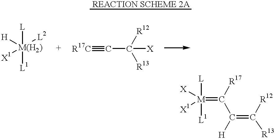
[REACTION SCHEME 2A].[H][M(H2)]([L])([L1])([L2])[X1].[X][M]([X1])([L])([L1])=C([R17])C(=C([R13])[R12])[H].[R17C]#CC([X])([R12])[R13]
